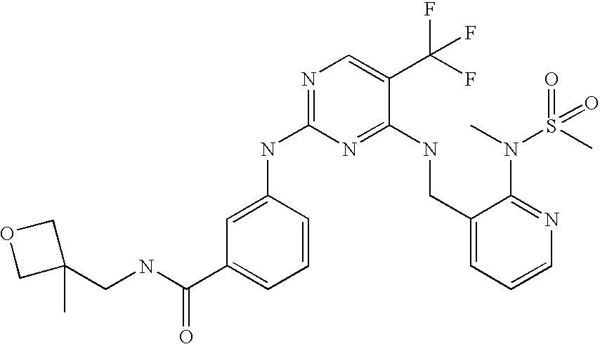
C1(CNC2=NC(NC3=CC(C(NCC4(C)COC4)=O)=CC=C3)=NC=C2C(F)(F)F)=CC=CN=C1N(C)S(C)(=O)=O
